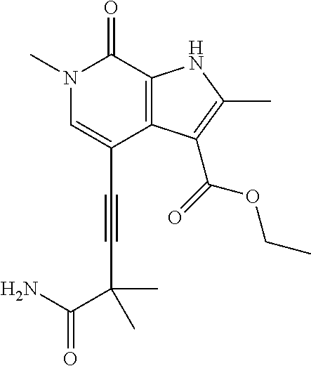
C(C1=CN(C)C(=O)C2=C1C(C(=O)OCC)=C(C)N2)#CC(C)(C)C(N)=O
